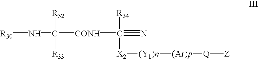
[R30]NC([CONH]C(#N)([X2][(Y1)n][(Ar)p][Q][Z])[R34])([R32])[R33]
